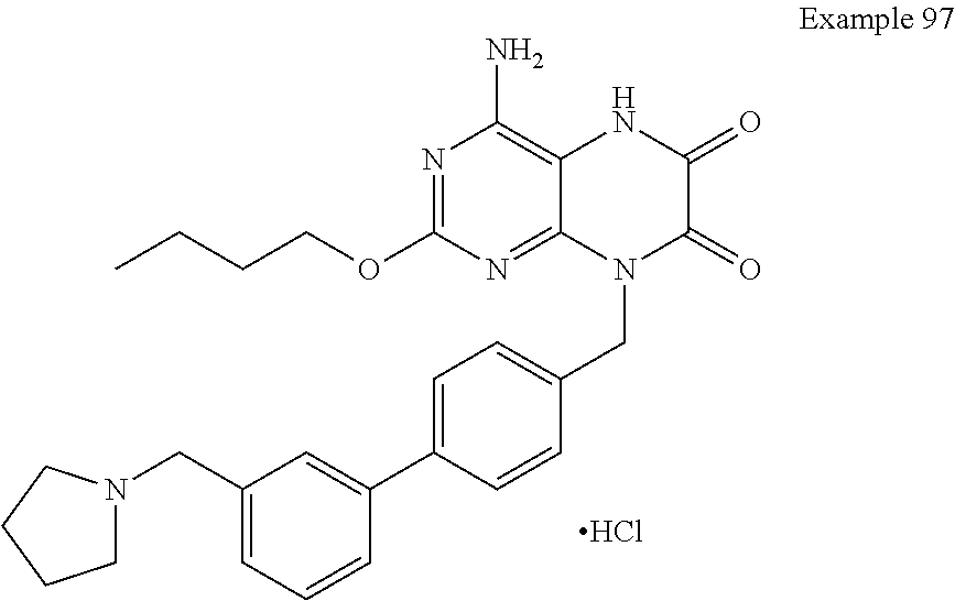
Cl.N1=C(OCCCC)N=C2C(=C1N)NC(=O)C(=O)N2CC1=CC=C(C2=CC(CN3CCCC3)=CC=C2)C=C1
